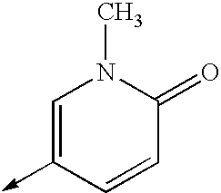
C1(->C)=CN(C)C(=O)C=C1
